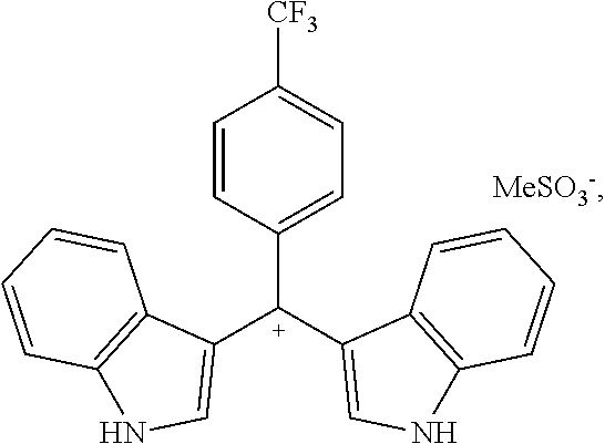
C1=CC([C+](C2=CNC3=C2C=CC=C3)C2=CNC3=C2C=CC=C3)=CC=C1[CF3].[MeSO3-]
